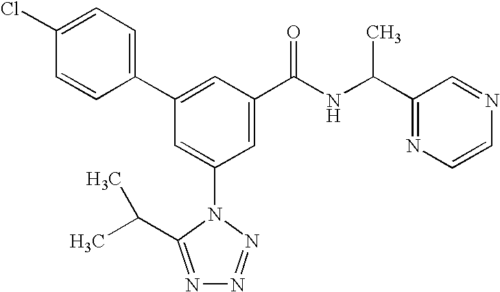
C1(C2=CC(C(NC(C3=NC=CN=C3)C)=O)=CC(N3C(C(C)C)=NN=N3)=C2)=CC=C(Cl)C=C1
